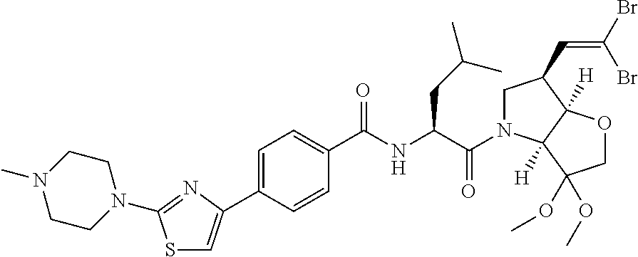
C1N(C)CCN(C2=NC(C3=CC=C(C(NC(C(=O)N4CC(C=C(Br)Br)C5([H])C4([H])C(OC)(OC)CO5)CC(C)C)=O)C=C3)=CS2)C1
